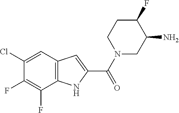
C1(Cl)=CC2=C(C(F)=C1F)NC(C(=O)N1CC(N)C(F)CC1)=C2
